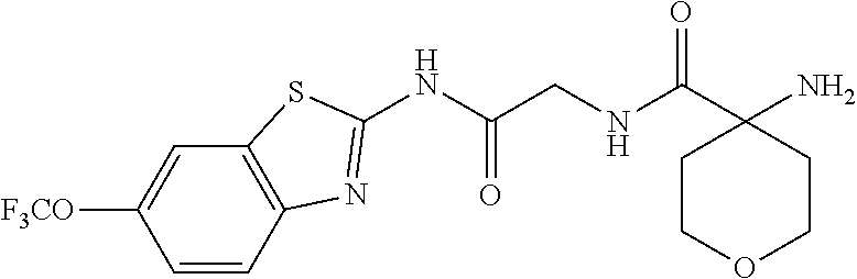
C1(NC(CNC(C2(N)CCOCC2)=O)=O)=NC2=C(S1)C=C([F3CO])C=C2
